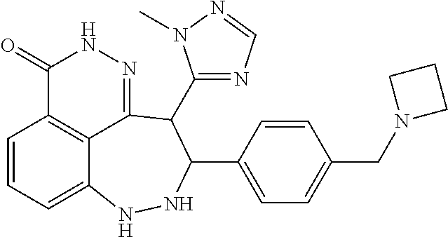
C1=CC=C2C3=C1C(=O)NN=C3C(C1=NC=NN1C)C(C1=CC=C(CN3CCC3)C=C1)NN2
